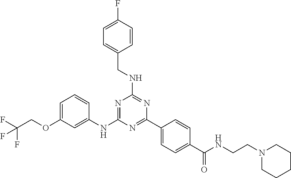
C1=C(OCC(F)(F)F)C=C(NC2=NC(NCC3=CC=C(F)C=C3)=NC(C3=CC=C(C(NCCN4CCCCC4)=O)C=C3)=N2)C=C1
